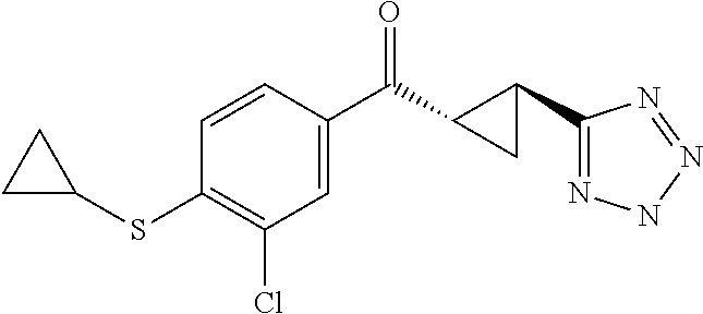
C1(Cl)=C(SC2CC2)C=CC(C(=O)C2C(C3=NNN=N3)C2)=C1
